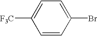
[F3C]C1=CC=C(Br)C=C1
